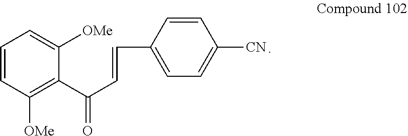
C1=CC([OMe])=C(C(C=CC2=CC=C([CN])C=C2)=O)C([OMe])=C1
